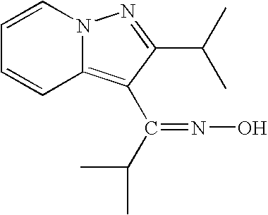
C1=CN2C(=C(C(=NO)C(C)C)C(C(C)C)=N2)C=C1
